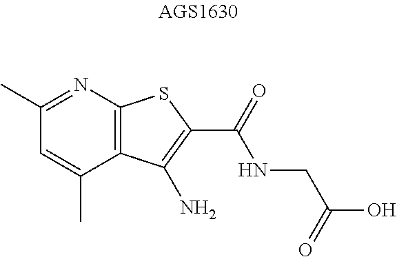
C1(C)=NC2=C(C(C)=C1)C(N)=C(C(=O)NCC(O)=O)S2
